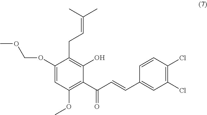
C1(OCOC)=CC(OC)=C(C(C=CC2=CC(Cl)=C(Cl)C=C2)=O)C(O)=C1CC=C(C)C
